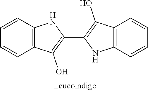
C1=CC2=C(C=C1)C(O)=C(C1=C(O)C3=C(N1)C=CC=C3)N2
